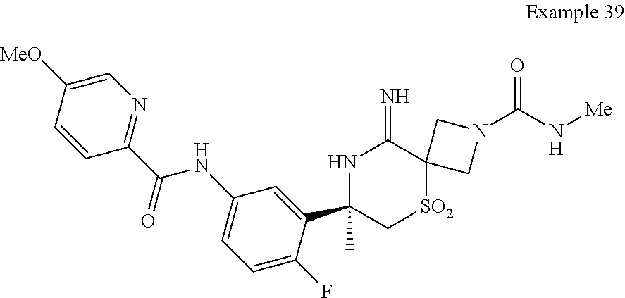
C1=CC(C(NC2=CC=C(F)C(C3(C)C[SO2]C4(C(=N)N3)CN(C(N[Me])=O)C4)=C2)=O)=NC=C1[MeO]
